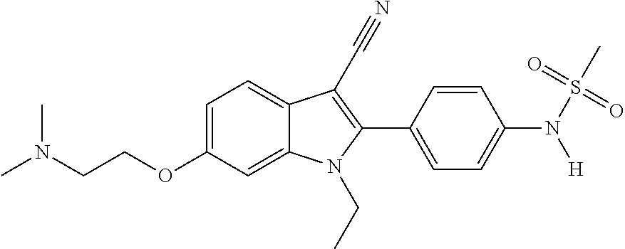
C1=C(OCCN(C)C)C=C2C(=C1)C(C#N)=C(C1=CC=C(N(S(C)(=O)=O)[H])C=C1)N2CC
